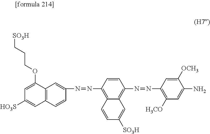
C12=C(C=CC(N=NC3=C4C(=C(N=NC5=C([H3CO])C=C(N)C([OCH3])=C5)C=C3)C=C([SO3H])C=C4)=C1)C=C([HO3S])C=C2OCCC[SO3H]
